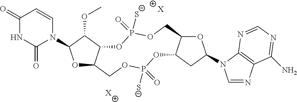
O1C2C(C(OC)C1N1C=CC(=O)NC1=O)OP(=O)([S-])OCC1C(OP([S-])(=O)OC2)CC(N2C=NC3=C2N=CN=C3N)O1.[X].[X]
